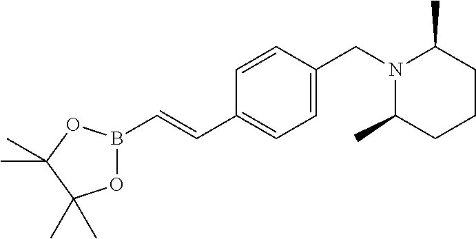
O1B(C=CC2=CC=C(CN3C(C)CCCC3C)C=C2)OC(C)(C)C1(C)C
